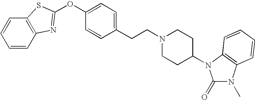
C1=CC2=C(C=C1)SC(OC1=CC=C(CCN3CCC(N4C(=O)N(C)C5=C4C=CC=C5)CC3)C=C1)=N2
